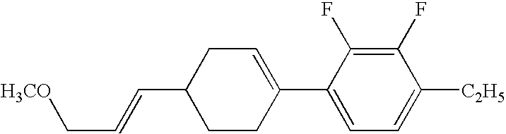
C1(F)=C(F)C(C2=CCC(C=CC[H3CO])CC2)=CC=C1[C2H5]
